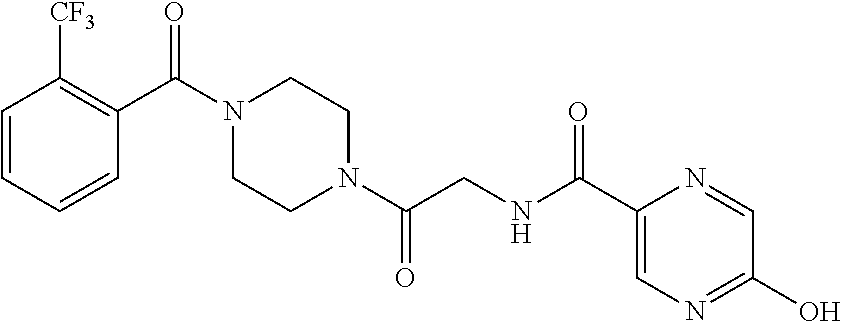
C1=CC=CC(C(N2CCN(C(CNC(C3=CN=C(O)C=N3)=O)=O)CC2)=O)=C1[CF3]
